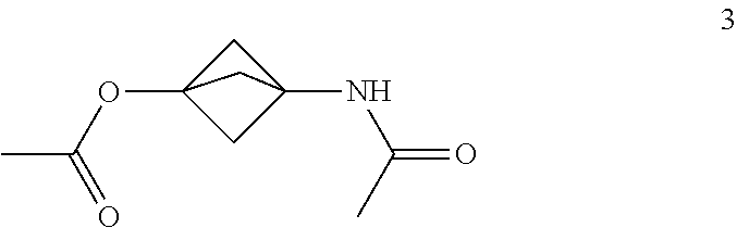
O(C12CC(NC(=O)C)(C1)C2)C(C)=O
